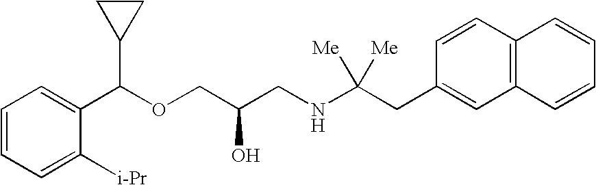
C1(C(OCC(CNC(CC2=CC3=C(C=C2)C=CC=C3)([Me])[Me])O)C2CC2)=CC=CC=C1[i-Pr]
